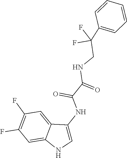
C1(C(CNC(C(=O)NC2=CNC3=CC(F)=C(F)C=C32)=O)(F)F)=CC=CC=C1
